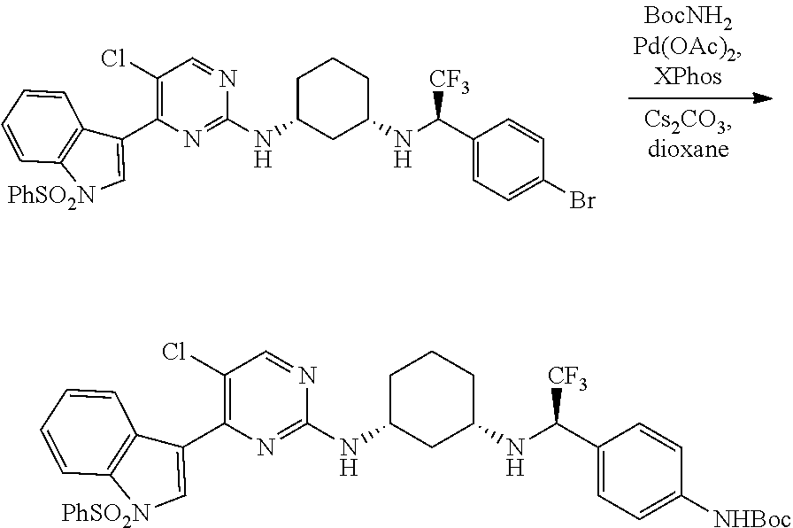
C1(Cl)=C(C2=C[PhSO2N]C3=C2C=CC=C3)N=C(NC2CCCC(NC(C3=CC=C(Br)C=C3)[CF3])C2)N=C1.C1(Cl)=C(C2=C[PhSO2N]C3=C2C=CC=C3)N=C(NC2CCCC(NC(C3=CC=C([NHBoc])C=C3)[CF3])C2)N=C1
